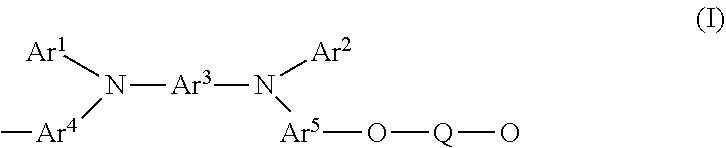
N([Ar3]N([Ar2])[Ar5]O[Q]O)([Ar1])[Ar4]C
